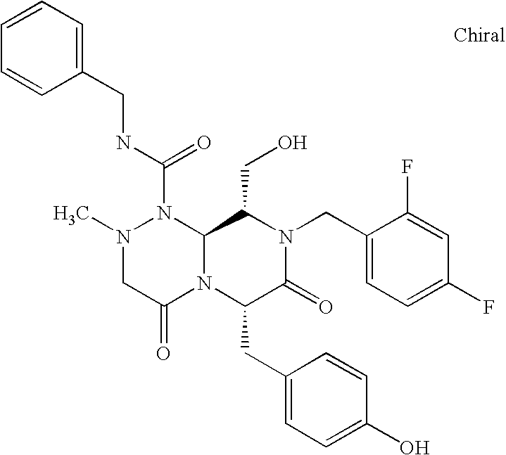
CN1CC(=O)N2C(N1C(NCC1=CC=CC=C1)=O)C(CO)N(CC1=CC=C(F)C=C1F)C(=O)C2CC1=CC=C(O)C=C1
